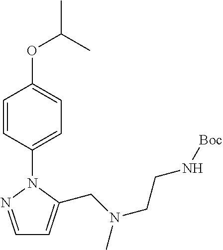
C1=NN(C2=CC=C(OC(C)C)C=C2)C(CN(CCN[Boc])C)=C1
